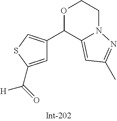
C1=C(C(=O)[H])SC=C1C1C2=CC(C)=NN2CCO1
